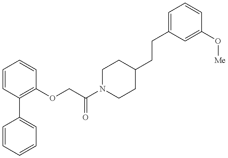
C1=CC=CC=C1C1=C(OCC(N2CCC(CCC3=CC=CC(O[Me])=C3)CC2)=O)C=CC=C1
